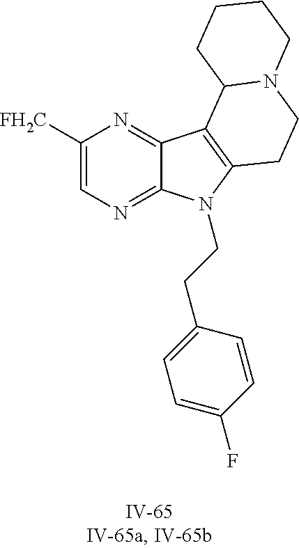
C1([FH2C])=CN=C2C(=N1)C1=C(N2CCC2=CC=C(F)C=C2)CCN2C1CCCC2
